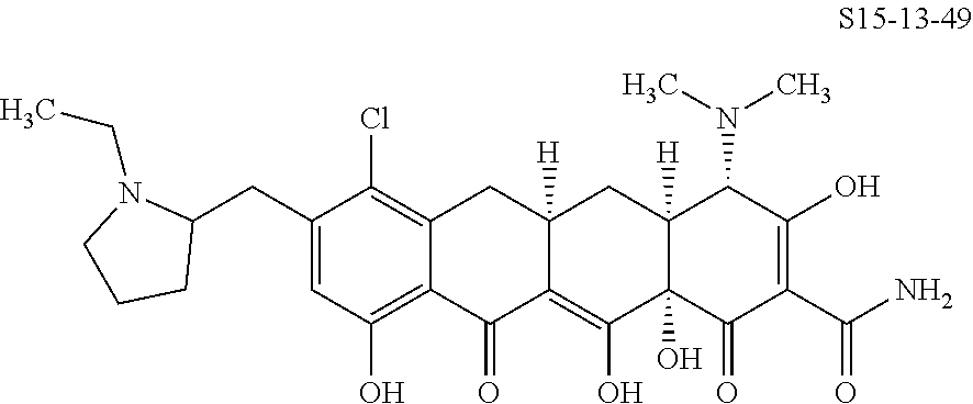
C12=C(Cl)C(CC3N(CC)CCC3)=CC(O)=C1C(=O)C1=C(O)C3(O)C([H])(CC1([H])C2)C(N(C)C)C(O)=C(C(N)=O)C3=O
